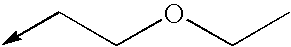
O(CC)CC->C
